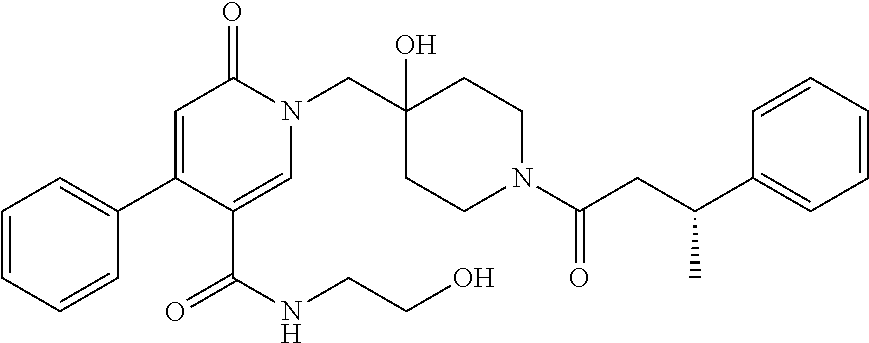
C1(C2=CC=CC=C2)=CC(=O)N(CC2(O)CCN(C(=O)CC(C3=CC=CC=C3)C)CC2)C=C1C(NCCO)=O
